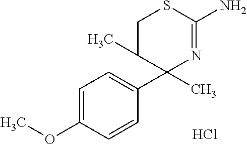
C1=C(OC)C=CC(C2(C)N=C(N)SCC2C)=C1.Cl
